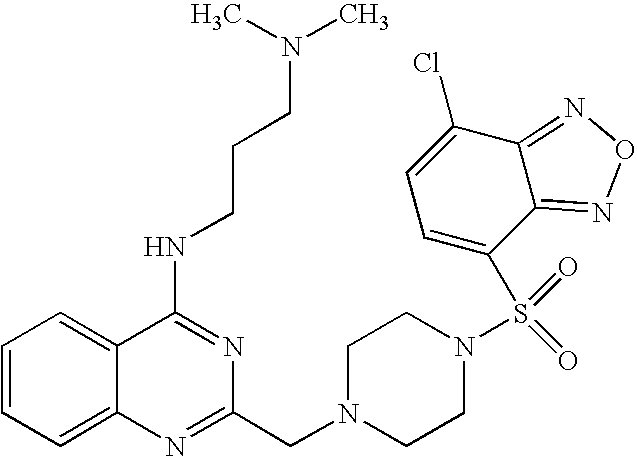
C1=CC=C2C(=C1)C(NCCCN(C)C)=NC(CN1CCN(S(=O)(=O)C3=CC=C(Cl)C4=NON=C34)CC1)=N2
